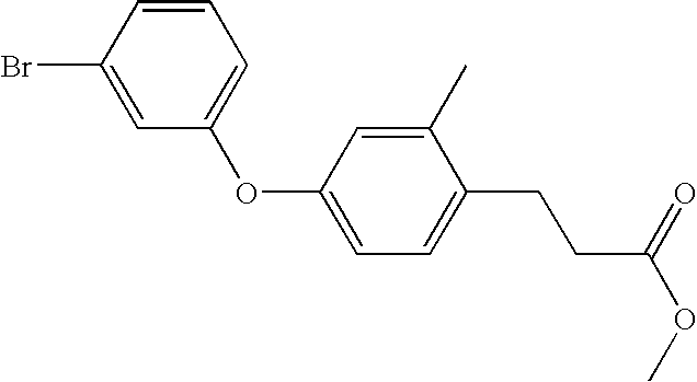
C1(Br)=CC(OC2=CC=C(CCC(OC)=O)C(C)=C2)=CC=C1
